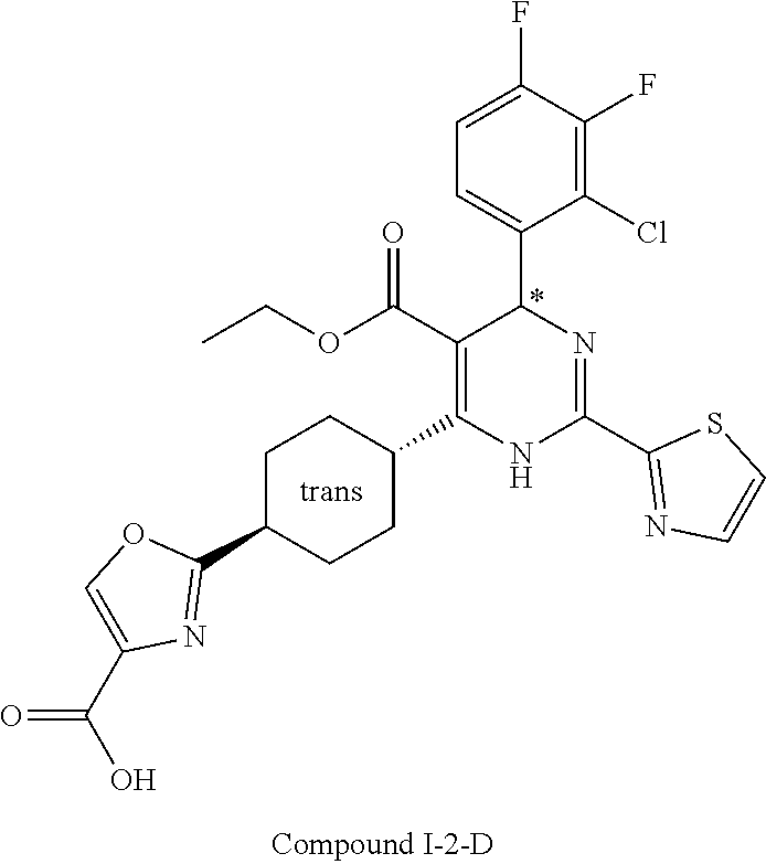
C1(F)=C(Cl)C(C2N=C(C3=NC=CS3)NC(C3CCC(C4=NC(C(O)=O)=CO4)CC3)=C2C(OCC)=O)=CC=C1F
